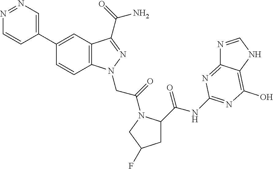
N1=NC=C(C2=CC3=C(C=C2)N(CC(=O)N2C(C(NC4=NC(O)=C5C(=N4)N=CN5)=O)CC(F)C2)N=C3C(=O)N)C=C1
